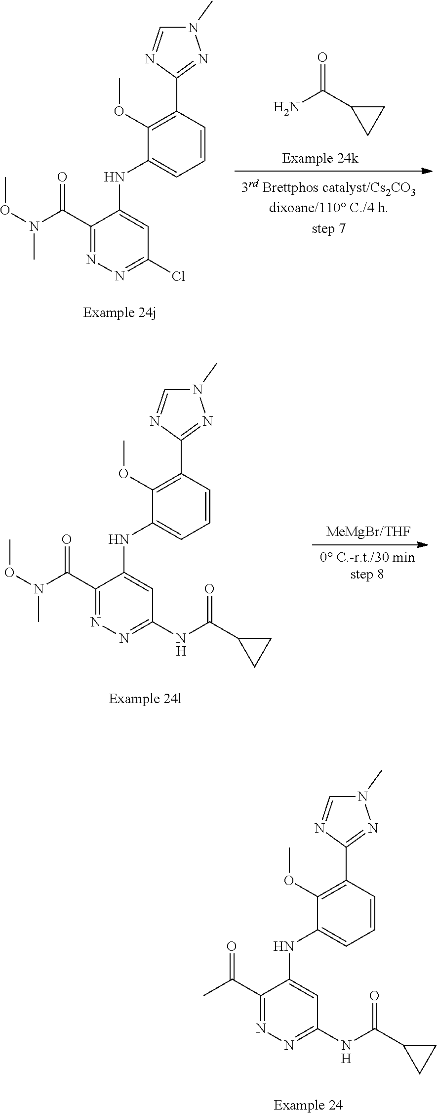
C1(C(=O)N(OC)C)=NN=C(NC(C2CC2)=O)C=C1NC1=CC=CC(C2=NN(C)C=N2)=C1OC.[H].C1(C(=O)C)=NN=C(NC(C2CC2)=O)C=C1NC1=CC=CC(C2=NN(C)C=N2)=C1OC.[H].O=C(C1CC1)N.C1=CC(C2=NN(C)C=N2)=C(OC)C(NC2=CC(Cl)=NN=C2C(N(OC)C)=O)=C1
